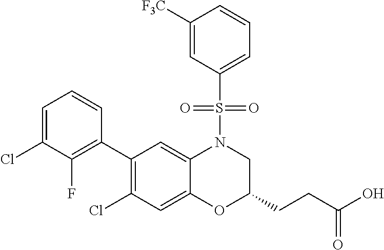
C1(C2=C(F)C(Cl)=CC=C2)=C(Cl)C=C2C(=C1)N(S(C1=CC=CC([F3C])=C1)(=O)=O)CC(CCC(O)=O)O2
